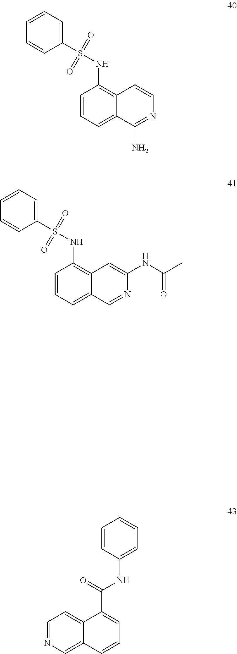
C12=C(NS(C3=CC=CC=C3)(=O)=O)C=CC=C1C(N)=NC=C2.C12=C(NS(C3=CC=CC=C3)(=O)=O)C=CC=C1C=NC(NC(C)=O)=C2.C12=CC=NC=C1C=CC=C2C(NC1=CC=CC=C1)=O
